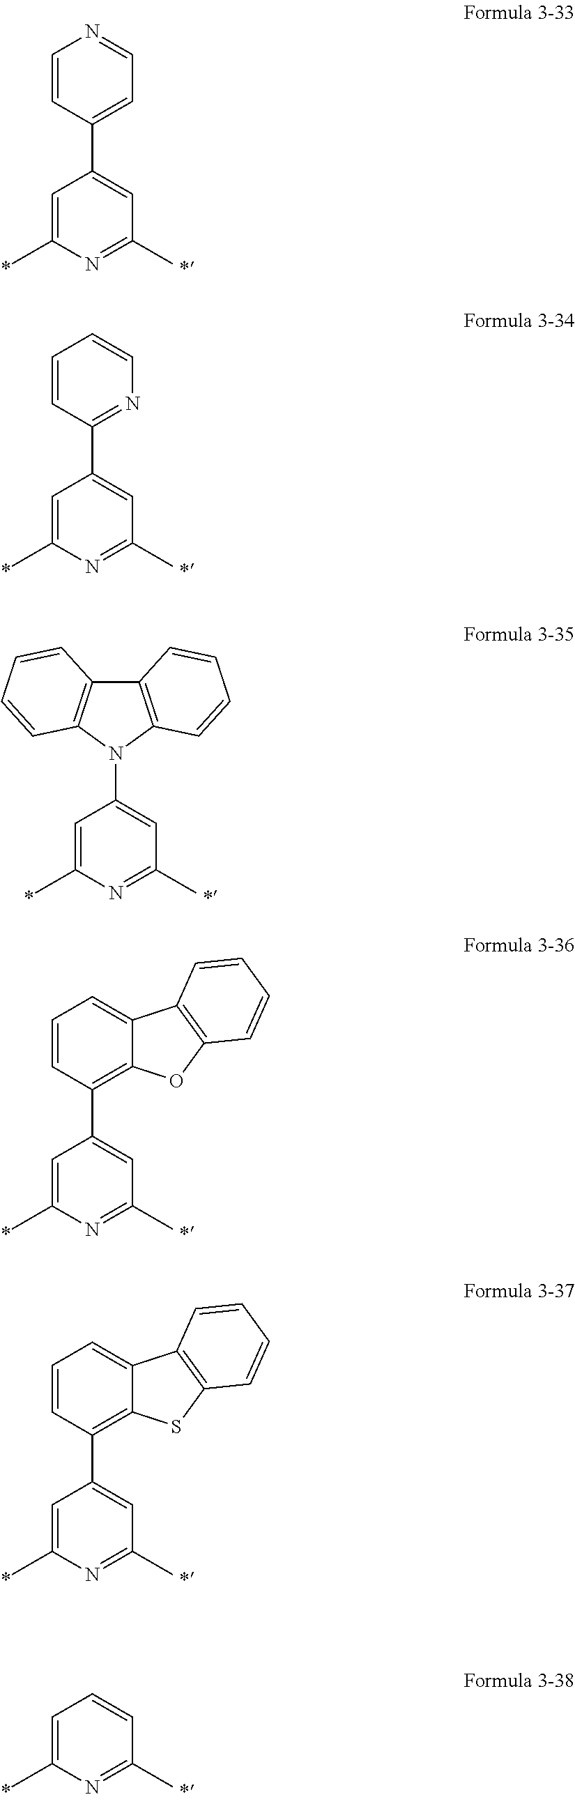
C1=CC(C2=CC(C)=NC(C)=C2)=CC=N1.C1=CC(C2=CC(C)=NC(C)=C2)=NC=C1.N1(C2=CC(C)=NC(C)=C2)C2=C(C3=C1C=CC=C3)C=CC=C2.C1=CC(C2=CC(C)=NC(C)=C2)=C2C(=C1)C1=C(O2)C=CC=C1.C1=CC(C2=CC(C)=NC(C)=C2)=C2C(=C1)C1=C(S2)C=CC=C1.C1=CC(C)=NC(C)=C1
